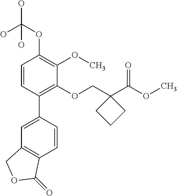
C1=CC(C2=CC3=C(C=C2)C(=O)OC3)=C(OCC2(C(OC)=O)CCC2)C(OC)=C1OC(O)(O)O
